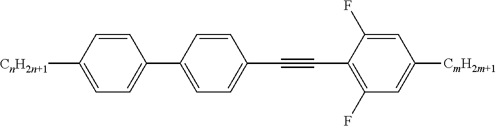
[CnH2n+1]C1=CC=C(C2=CC=C(C#CC3=C(F)C=C([CmH2m+1])C=C3F)C=C2)C=C1
